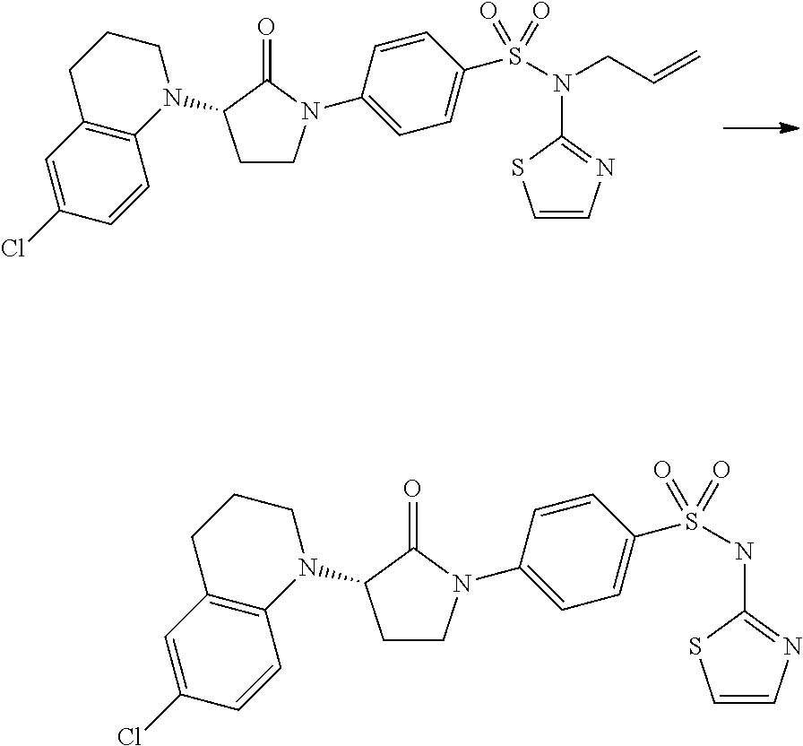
C1CN(C2=CC=C(S(N(C3=NC=CS3)CC=C)(=O)=O)C=C2)C(=O)C1N1C2=C(C=C(Cl)C=C2)CCC1.C1CN(C2=CC=C(S(NC3=NC=CS3)(=O)=O)C=C2)C(=O)C1N1C2=C(C=C(Cl)C=C2)CCC1
